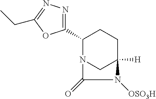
C1(C2=NN=C(CC)O2)N2CC([H])(CC1)N([OSO3H])C2=O
